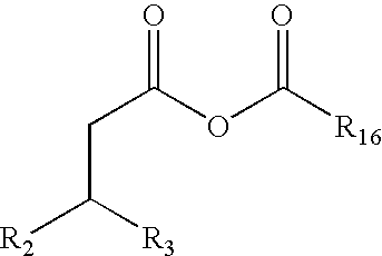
C(C([R2])[R3])C(OC(=O)[R16])=O
